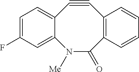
C12=CC=C(F)C=C1N([Me])C(=O)C1=C(C#C2)C=CC=C1
